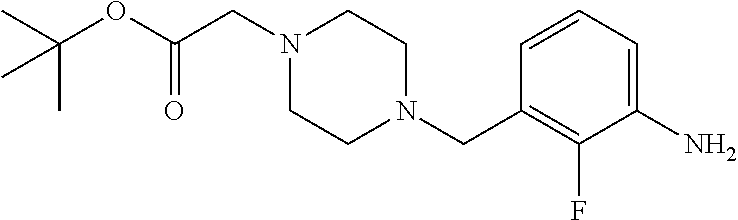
C1=CC=C(N)C(F)=C1CN1CCN(CC(OC(C)(C)C)=O)CC1
